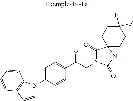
C1(C(CN2C(=O)C3(NC2=O)CCC(F)(F)CC3)=O)=CC=C(N2C=CC3=C2C=CC=C3)C=C1
